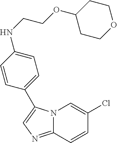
N12C(=NC=C1C1=CC=C(NCCOC3CCOCC3)C=C1)C=CC(Cl)=C2
